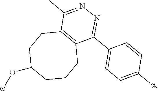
C1(C)=NN=C(C2=CC=C([a])C=C2)C2=C1CCC(O[w])CCC2
